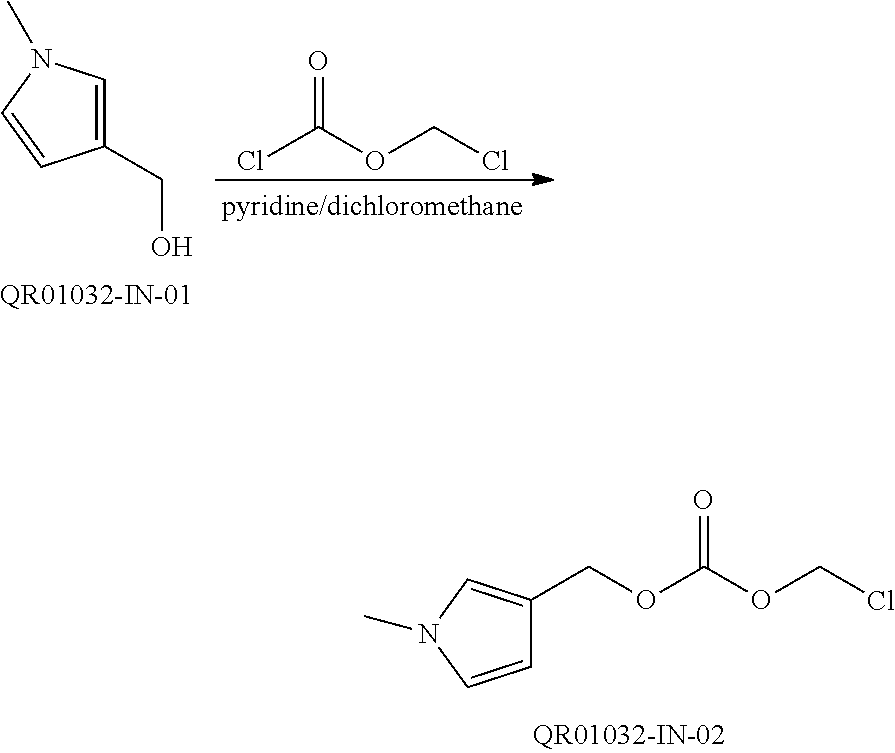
ClC(OCCl)=O.C1(CO)=CN(C)C=C1.C1=CN(C)C=C1COC(OCCl)=O
